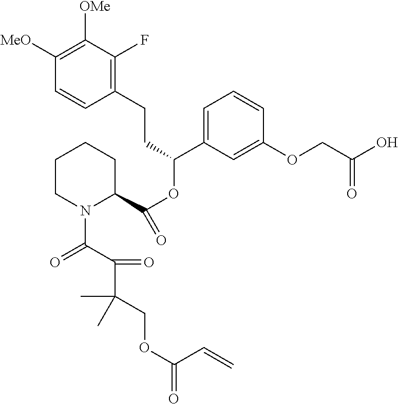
C1([MeO])=C([OMe])C(F)=C(CCC(OC(=O)C2CCCCN2C(=O)C(C(COC(=O)C=C)(C)C)=O)C2=CC=CC(OCC(O)=O)=C2)C=C1
